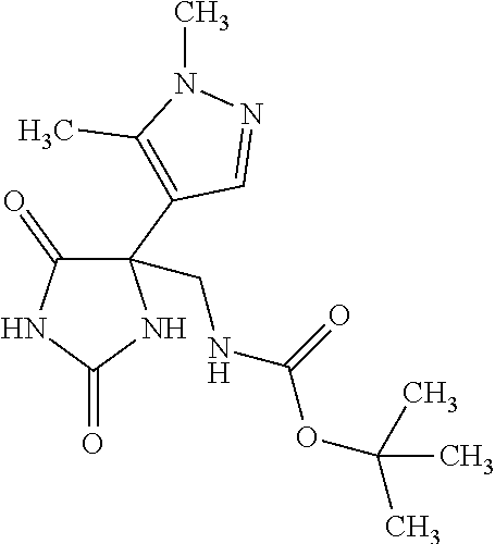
N1C(C2=C(C)N(C)N=C2)(CNC(OC(C)(C)C)=O)C(=O)NC1=O
